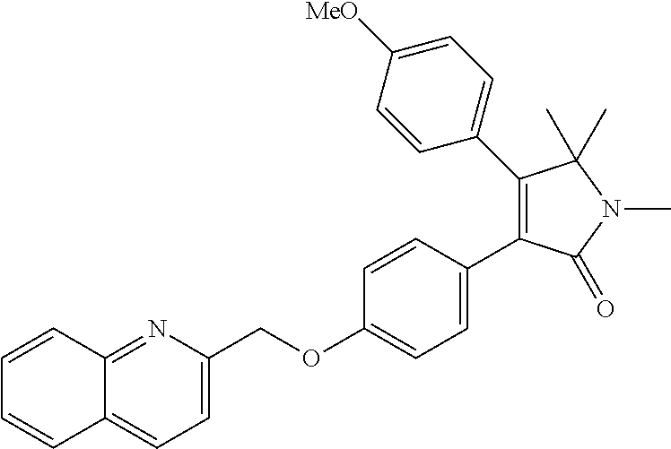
C12=NC(COC3=CC=C(C4=C(C5=CC=C([MeO])C=C5)C(C)(C)N(C)C4=O)C=C3)=CC=C1C=CC=C2
